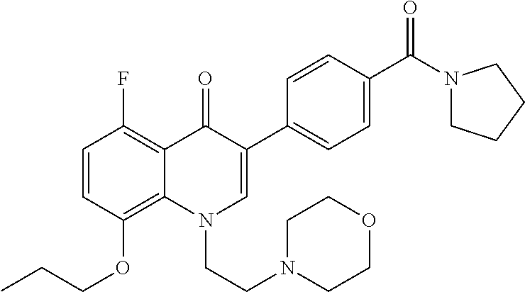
C1=CC(OCCC)=C2C(=C1F)C(=O)C(C1=CC=C(C(=O)N3CCCC3)C=C1)=CN2CCN1CCOCC1
